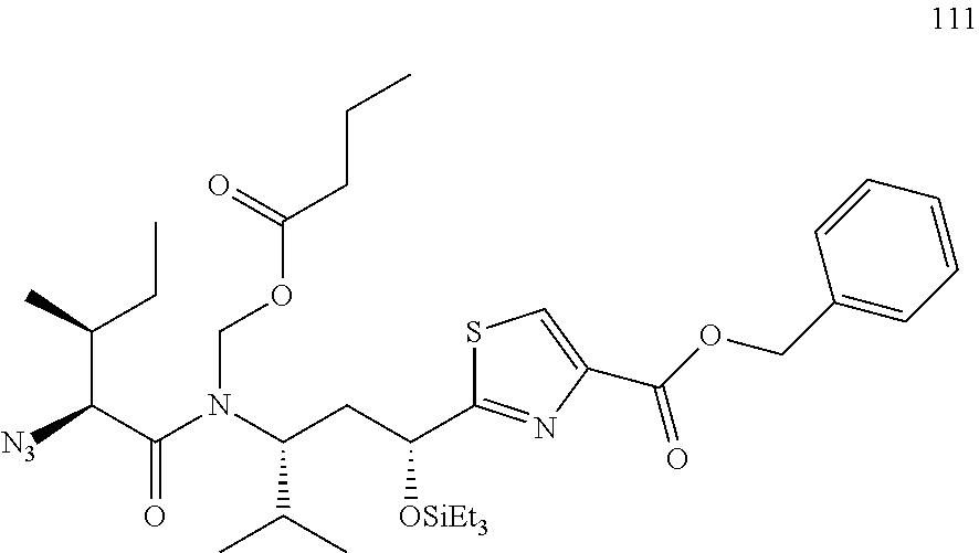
C(C(C(=O)N(C(CC(C1=NC(C(OCC2=CC=CC=C2)=O)=CS1)[OSiEt3])C(C)C)COC(=O)CCC)[N3])(C)CC
